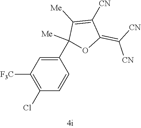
C1(C2([Me])OC(=C([CN])[CN])C([CN])=C2[Me])=CC([F3C])=C(Cl)C=C1
